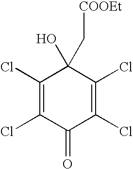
C1(Cl)=C(Cl)C(=O)C(Cl)=C(Cl)C1(O)C[COOEt]
